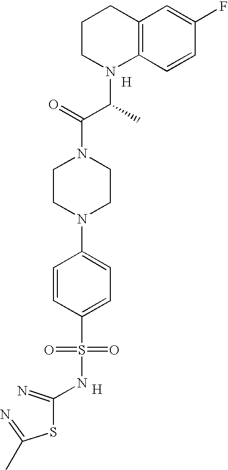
[H].[H].C1CN(C(C(N2CCN(C3=CC=C(S(=O)(=O)NC(=N)SC(=N)C)C=C3)CC2)=O)C)C2=C(C1)C=C(F)C=C2
